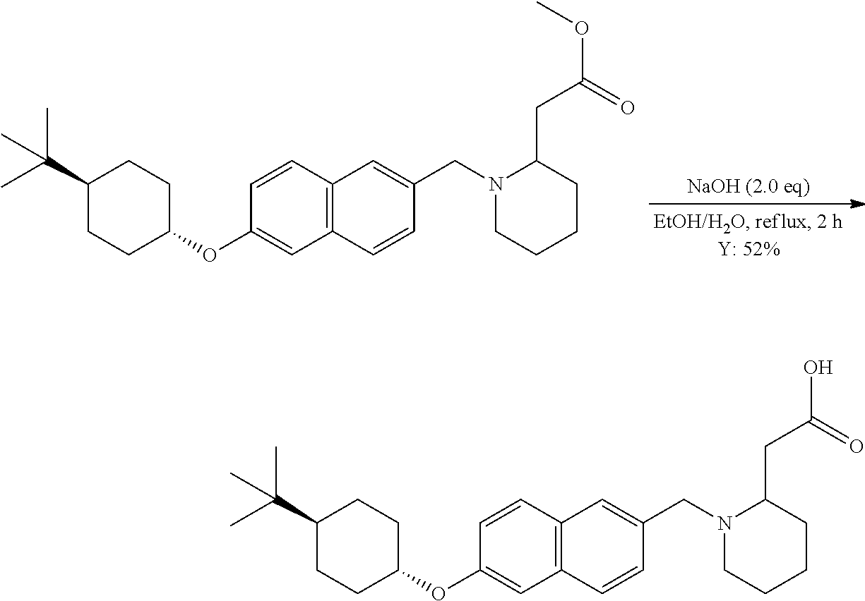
C1(C(C)(C)C)CCC(OC2=CC3=C(C=C2)C=C(CN2CCCCC2CC(OC)=O)C=C3)CC1.C1(C(C)(C)C)CCC(OC2=CC3=C(C=C2)C=C(CN2CCCCC2CC(O)=O)C=C3)CC1
